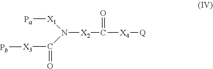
[Pa][X1]N([X2]C([X4][Q])=O)C([X3][Pb])=O
